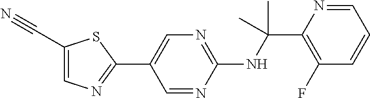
N(C(C1=C(F)C=CC=N1)(C)C)C1=NC=C(C2=NC=C(C#N)S2)C=N1
